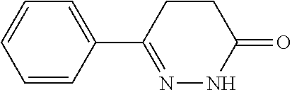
C1=CC=C(C2=NNC(=O)CC2)C=C1
